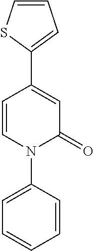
C1=CC(C2=CC=CS2)=CC(=O)N1C1=CC=CC=C1
